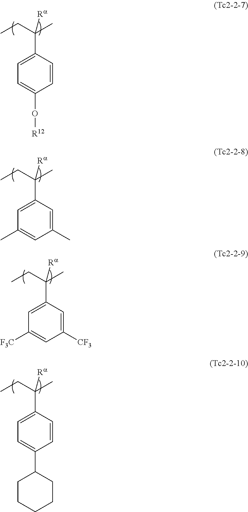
C1=CC(C(CC)(C)[Ra])=CC=C1O[R12].C1(C)=CC(C(CC)(C)[Ra])=CC(C)=C1.C1([CF3])=CC(C(CC)(C)[Ra])=CC([F3C])=C1.C1=CC(C(CC)(C)[Ra])=CC=C1C1CCCCC1
